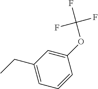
C1(CC)=CC=CC(OC(F)(F)F)=C1
